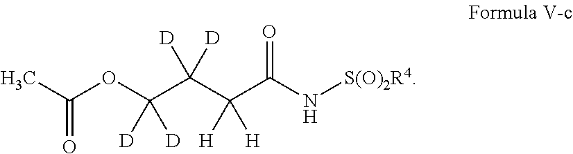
O(C(C(C(C(N[S(O)2R4])=O)([H])[H])([D])[D])([D])[D])C(C)=O
